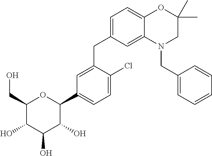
C1=C(CC2=CC=C3C(=C2)N(CC2=CC=CC=C2)CC(C)(C)O3)C(Cl)=CC=C1C1C(O)C(O)C(O)C(CO)O1
